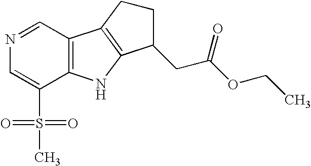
C12=C(C=NC=C1S(=O)(=O)C)C1=C(N2)C(CC(OCC)=O)CC1
